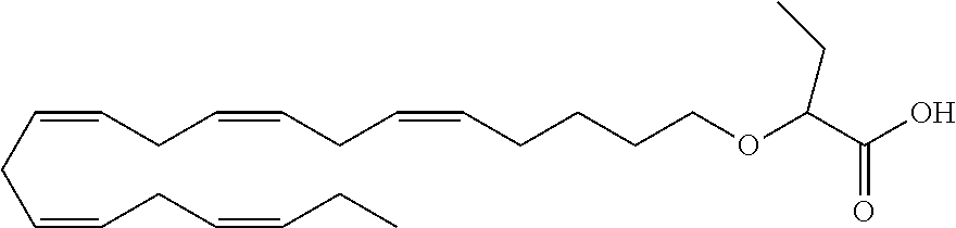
C(=CCC=CCC=CCCCCOC(C(O)=O)CC)CC=CCC=CCC
